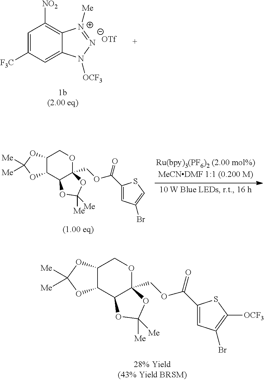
C1=C([F3C])C=C2C(=C1[NO2])[N+]([Me])=[N-]N2[OCF3].[1b(2.00 eq)].C12C(C3C(COC(C4=CC(Br)=CS4)=O)(OC1)OC([Me])([Me])O3)OC([Me])([Me])O2.C12C(C3C(COC(C4=CC(Br)=C([OCF3])S4)=O)(OC1)OC([Me])([Me])O3)OC([Me])([Me])O2
